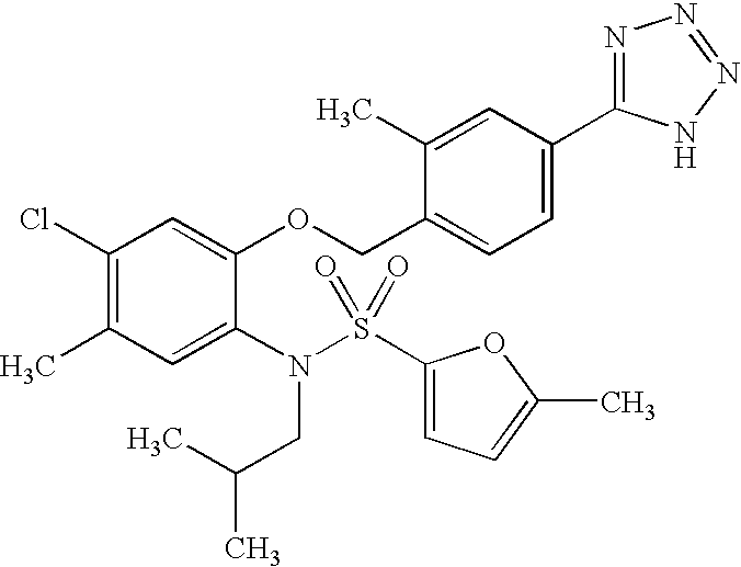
C1(Cl)=C(C)C=C(N(S(C2=CC=C(C)O2)(=O)=O)CC(C)C)C(OCC2=CC=C(C3=NN=NN3)C=C2C)=C1
